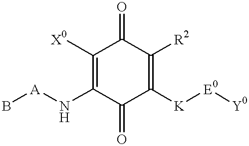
B[A]NC1=C([X0])C(=O)C([R2])=C([K][E0][Y0])C1=O
